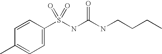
C1=CC(C)=CC=C1S(NC(NCCCC)=O)(=O)=O
